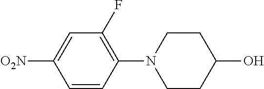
C1=CC(N2CCC(O)CC2)=C(F)C=C1[O2N]
